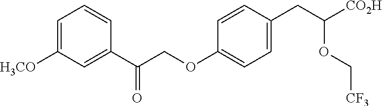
C1=C([H3CO])C=C(C(COC2=CC=C(CC(OC[CF3])[CO2H])C=C2)=O)C=C1
